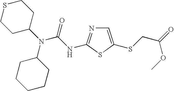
C1CC(N(C2CCCCC2)C(NC2=NC=C(SCC(=O)OC)S2)=O)CCS1
